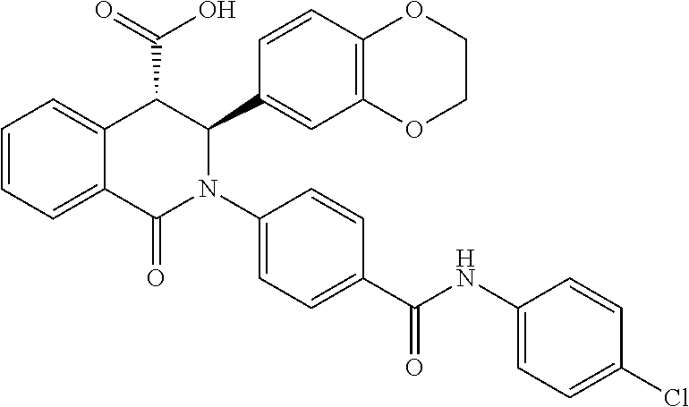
C1=CC=C2C(=C1)C(C(=O)O)C(C1=CC3=C(C=C1)OCCO3)N(C1=CC=C(C(NC3=CC=C(Cl)C=C3)=O)C=C1)C2=O
